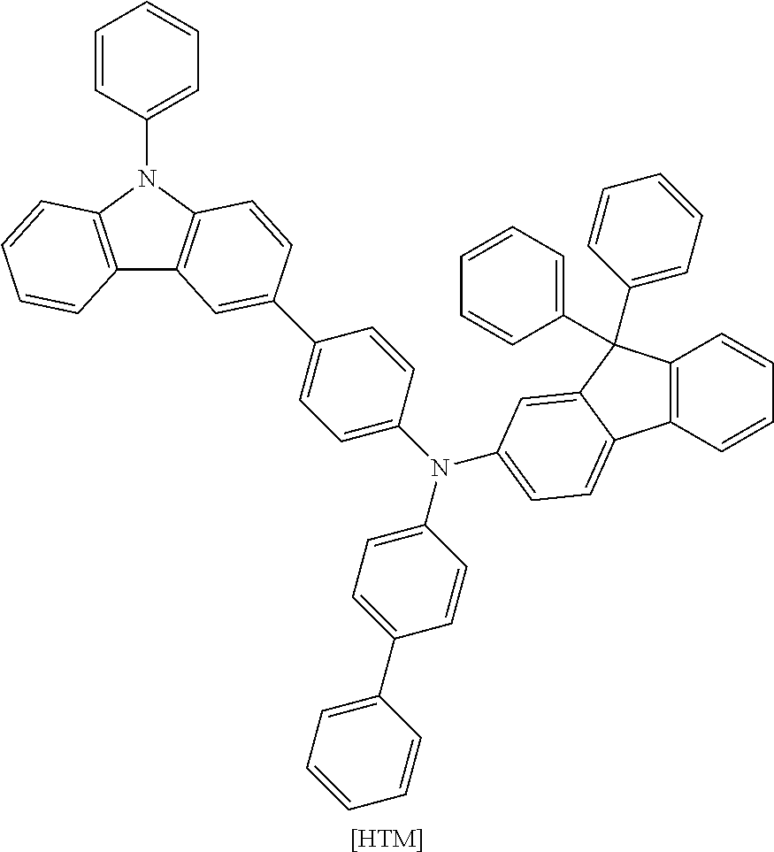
C12=C(N(C3=CC=CC=C3)C3=C1C=C(C1=CC=C(N(C4=CC=C(C5=CC=CC=C5)C=C4)C4=CC=C5C6=C(C=CC=C6)C(C6=CC=CC=C6)(C6=CC=CC=C6)C5=C4)C=C1)C=C3)C=CC=C2.[[HTM]]
